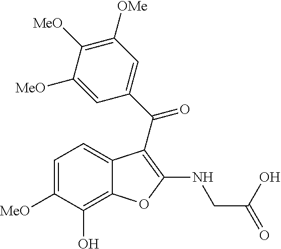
C1=C([MeO])C(O)=C2C(=C1)C(C(C1=CC([OMe])=C([MeO])C([MeO])=C1)=O)=C(NCC(=O)O)O2
